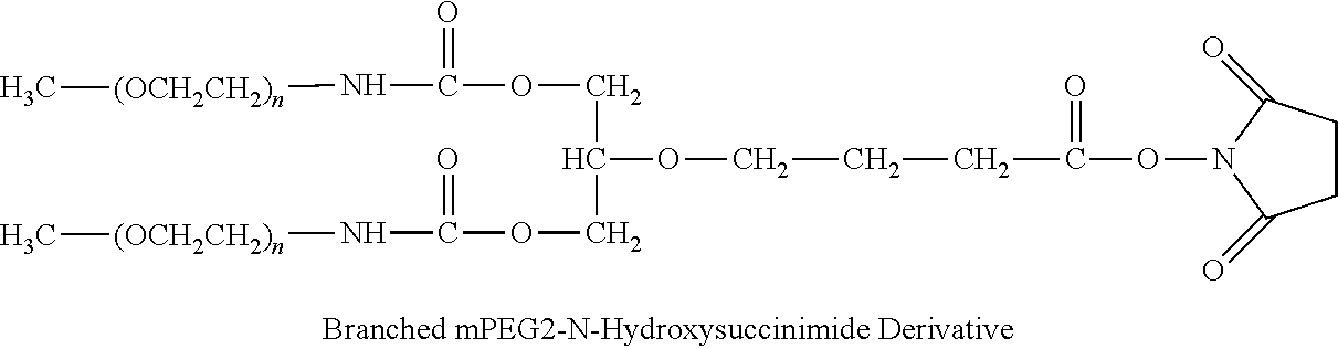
O(N1C(=O)CCC1=O)C(=O)CCCOC(COC(N[(OCH2CH2)n]C)=O)COC(N[(OCH2CH2)n]C)=O
